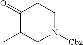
C1(=O)C(C)CN([Cbz])CC1
